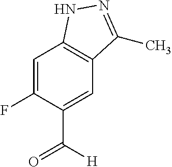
C1=C(F)C(C([H])=O)=CC2=C1NN=C2C
